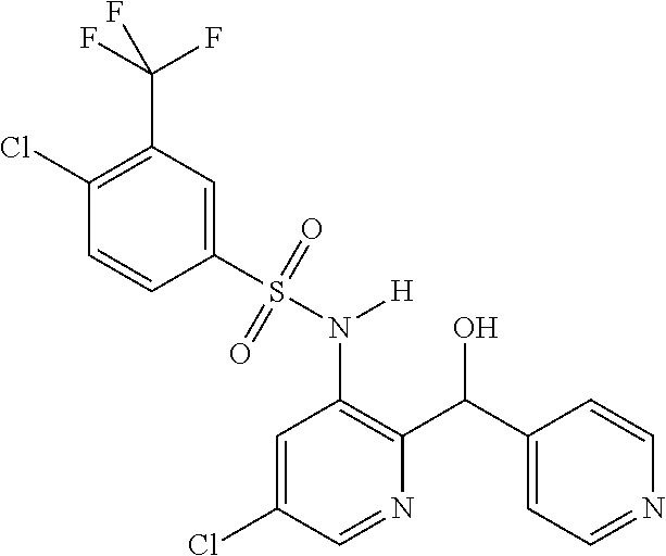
C1(S(N([H])C2=C(C(C3=CC=NC=C3)O)N=CC(Cl)=C2)(=O)=O)=CC(C(F)(F)F)=C(Cl)C=C1
